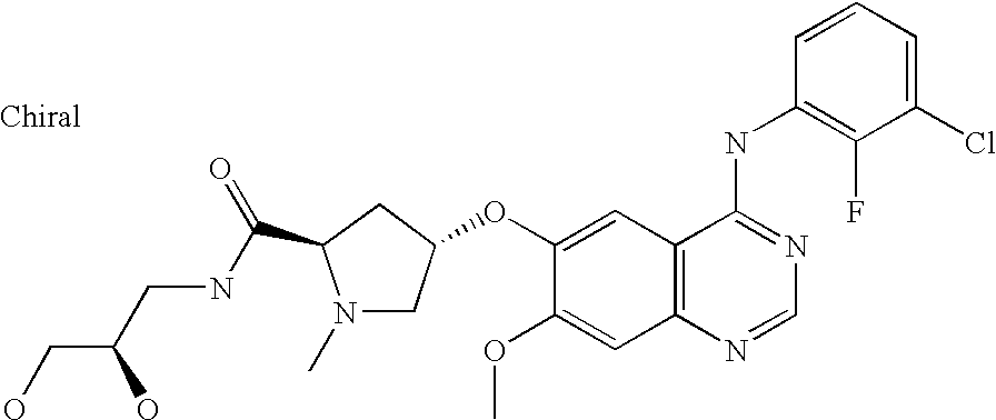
C1(Cl)=CC=CC(NC2=NC=NC3=C2C=C(OC2CN(C)C(C(NCC(O)CO)=O)C2)C(OC)=C3)=C1F
